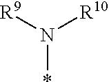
[R9]N([R10])*
